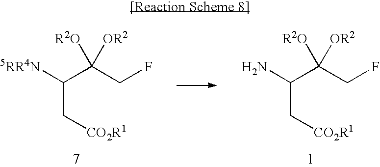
[5RR4N]C(C([R2O])(CF)[OR2])C[CO2R1].NC(C([R2O])(CF)[OR2])C[CO2R1]
